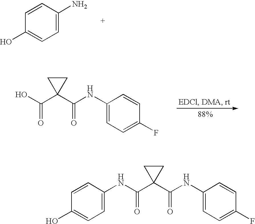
C1(O)=CC=C(N)C=C1.OC(C1(C(NC2=CC=C(F)C=C2)=O)CC1)=O.C1(O)=CC=C(NC(C2(C(NC3=CC=C(F)C=C3)=O)CC2)=O)C=C1
